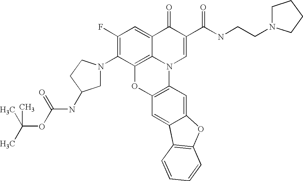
C1(F)=C(N2CC(NC(OC(C)(C)C)=O)CC2)C2=C3C(=C1)C(=O)C(C(=O)NCCN1CCCC1)=CN3C1=C(O2)C=C2C(=C1)OC1=C2C=CC=C1
